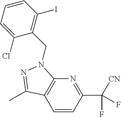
C1=CC(C([CN])(F)F)=NC2=C1C(C)=NN2CC1=C(I)C=CC=C1Cl
